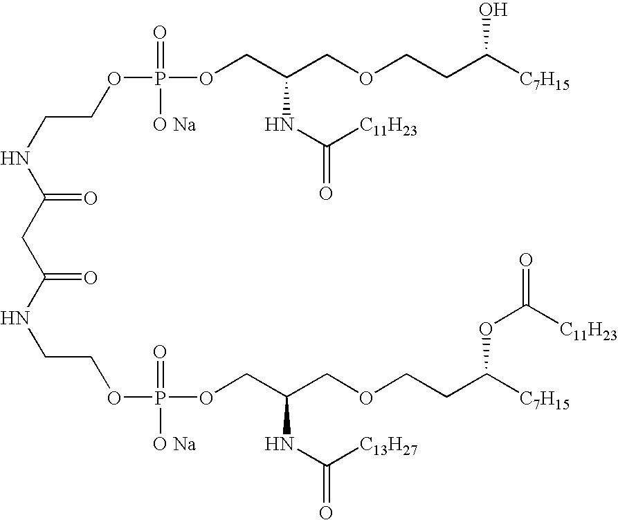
C(NC(CC(NCCOP([O Na])(=O)OCC(COCCC([C7H15])OC(=O)[C11H23])NC(=O)[C13H27])=O)=O)COP(=O)([O Na])OCC(COCCC([C7H15])O)NC([C11H23])=O
